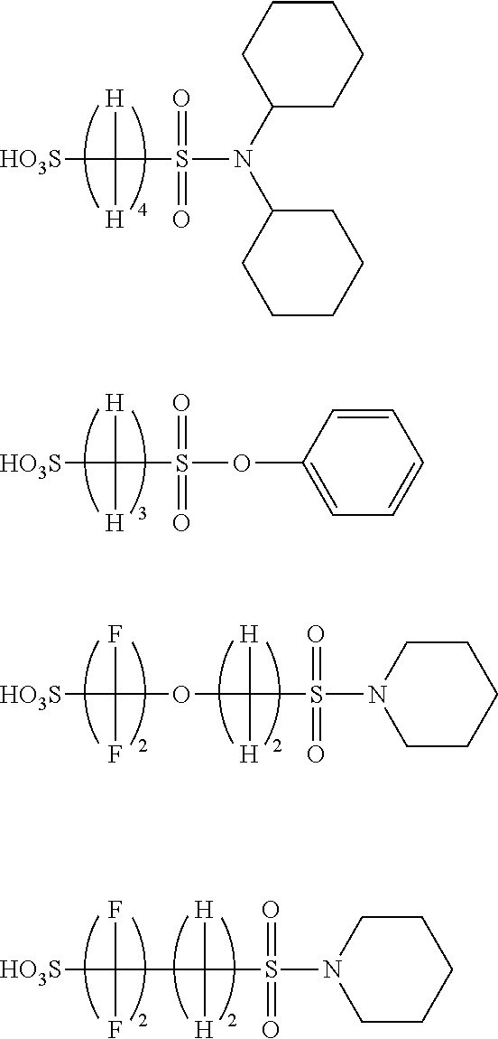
[HO3S]C([H])([H])S(=O)(=O)N(C1CCCCC1)C1CCCCC1.[HO3S]C([H])([H])S(=O)(=O)OC1=CC=CC=C1.[HO3S]C(F)(F)OC([H])([H])S(N1CCCCC1)(=O)=O.[HO3S]C(F)(F)C([H])([H])S(N1CCCCC1)(=O)=O
